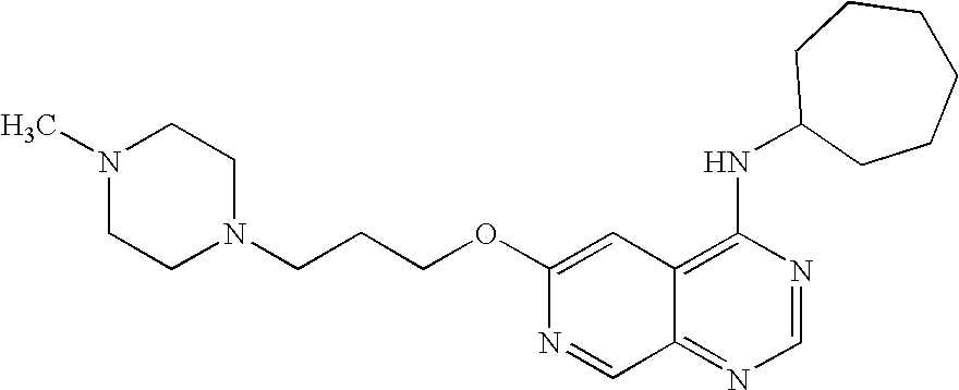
C1(OCCCN2CCN(C)CC2)=CC2=C(NC3CCCCCC3)N=CN=C2C=N1
